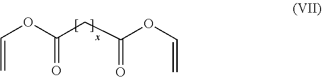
C(OC(CC(OC=C)=O)=O)=C
